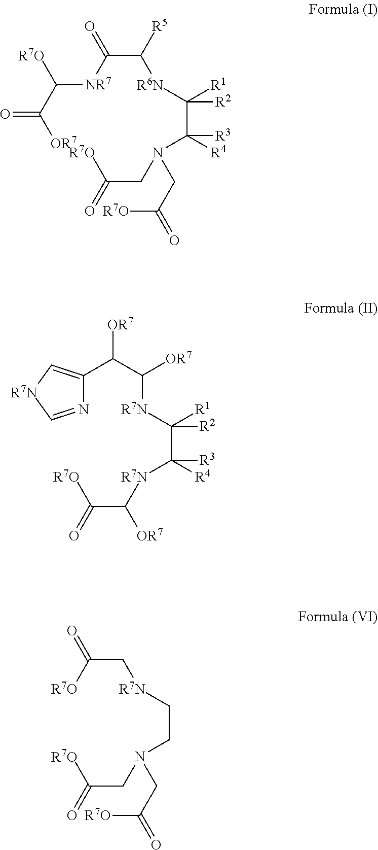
C([OR7])(C([NR7]C(C([R5])[R6N]C(C(N(CC([R7O])=O)CC(=O)[R7O])([R3])[R4])([R2])[R1])=O)[R7O])=O.C1(C(C([OR7])[R7N]C(C([R7N]C(C(=O)[R7O])[OR7])([R3])[R4])([R2])[R1])[OR7])=C[R7N]C=N1.[R7O]C(C[R7N]CCN(CC([R7O])=O)CC(=O)[R7O])=O
